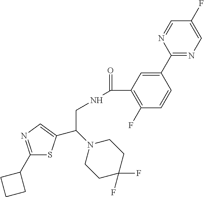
C1(C2CCC2)=NC=C(C(N2CCC(F)(F)CC2)CNC(=O)C2=C(F)C=CC(C3=NC=C(F)C=N3)=C2)S1
